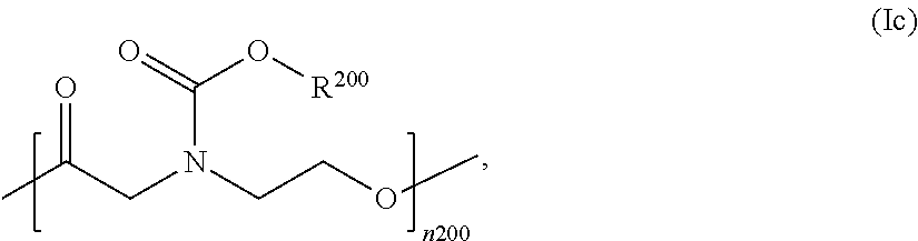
CC(CN(CCOC)C(=O)O[R200])=O
